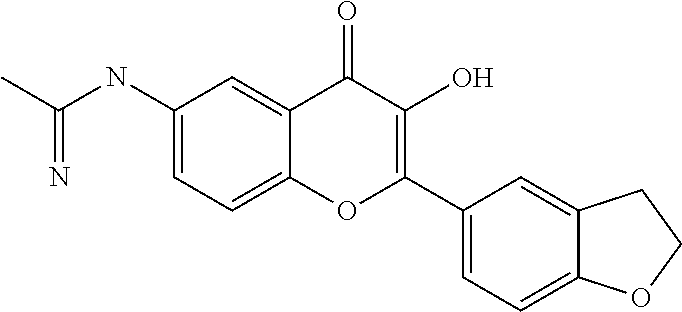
C1(NC(C)=N)=CC=C2C(=C1)C(=O)C(O)=C(C1=CC=C3C(=C1)CCO3)O2
